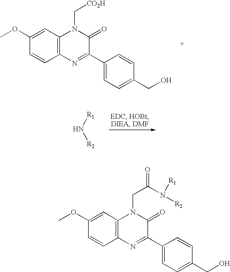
C12=C(C=C(OC)C=C1)N(C[CO2H])C(=O)C(C1=CC=C(CO)C=C1)=N2.[R1]N[R2].C12=C(C=C(OC)C=C1)N(CC(=O)N([R2])[R1])C(=O)C(C1=CC=C(CO)C=C1)=N2
